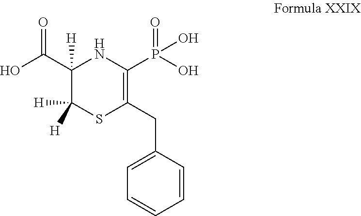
C1([H])([H])SC(CC2=CC=CC=C2)=C(P(O)(=O)O)NC1(C(O)=O)[H]
